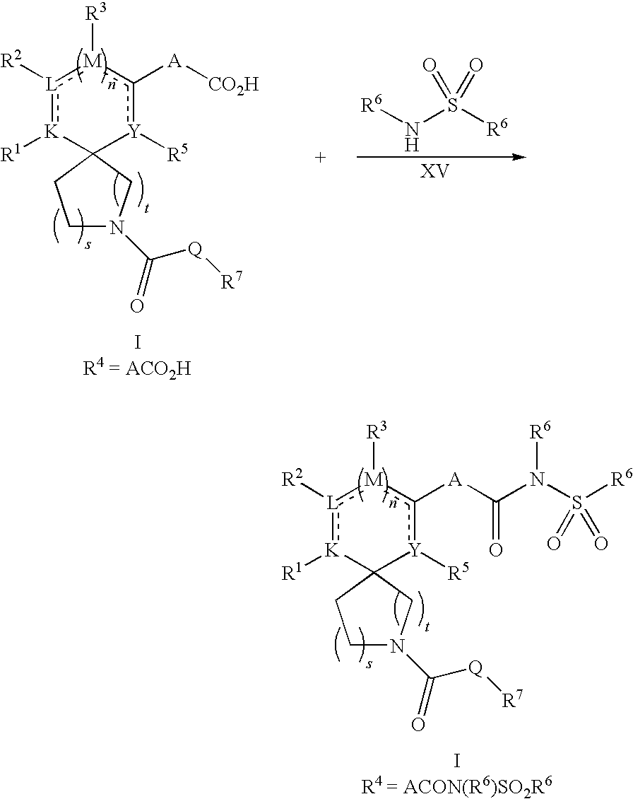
[L]1([R2]):[K]([R1])C2([Y]([R5])c([A]C(N(S([R6])(=O)=O)[R6])=O)[M]:1[R3])CCN(C([Q][R7])=O)C2.[L]1([R2]):[K]([R1])C2([Y]([R5])c([A][CO2H])[M]:1[R3])CCN(C([Q][R7])=O)C2.[R6]NS([R6])(=O)=O
